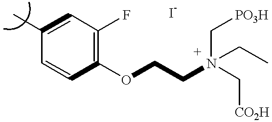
C1(C)=CC(F)=C(OCCN(C[CO2H])(C[PO3H])CC)C=C1
